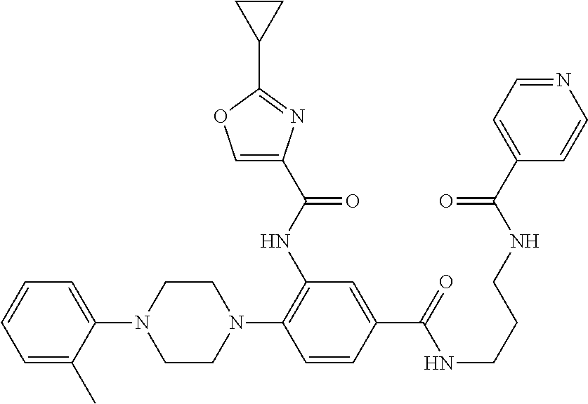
C1(N2CCN(C3=C(NC(=O)C4=COC(C5CC5)=N4)C=C(C(NCCCNC(C4=CC=NC=C4)=O)=O)C=C3)CC2)=CC=CC=C1C
